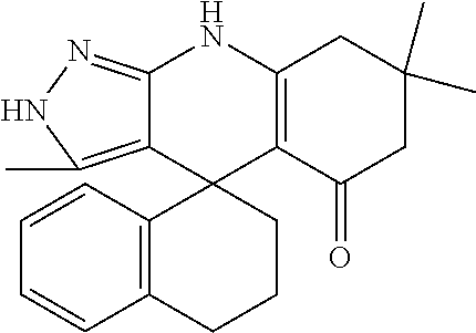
C12=C(C(=O)CC(C)(C)C1)C1(C3=C(C)NN=C3N2)C2=C(CCC1)C=CC=C2
